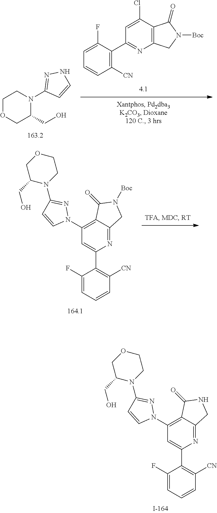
C1(F)=CC=CC([CN])=C1C1=CC(N2N=C(N3CCOCC3CO)C=C2)=C2C(=N1)CNC2=O.C1(F)=CC=CC([CN])=C1C1=CC(N2N=C(N3CCOCC3CO)C=C2)=C2C(=N1)CN([Boc])C2=O.C1OCC(CO)N(C2=NNC=C2)C1.C1=CC([CN])=C(C2=NC3=C(C(Cl)=C2)C(=O)N([Boc])C3)C(F)=C1
